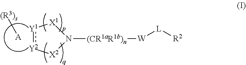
[Y1]1:[Y2][X2]N([(CR1aR1b)n][W][L][R2])[X1]1.[A][(R3)s]
